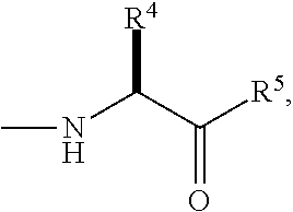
N(C(C([R5])=O)[R4])C
